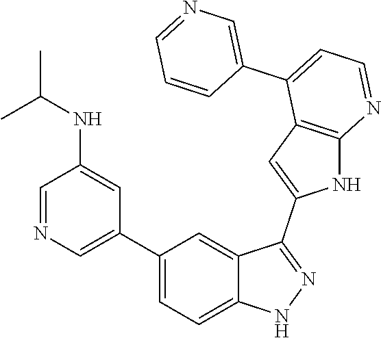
C1(C2=CN=CC(NC(C)C)=C2)=CC=C2C(=C1)C(C1=CC3=C(N1)N=CC=C3C1=CN=CC=C1)=NN2
